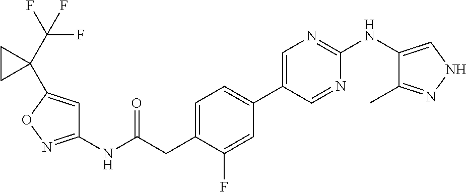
C1(NC(=O)CC2=CC=C(C3=CN=C(NC4=CNN=C4C)N=C3)C=C2F)=NOC(C2(C(F)(F)F)CC2)=C1
